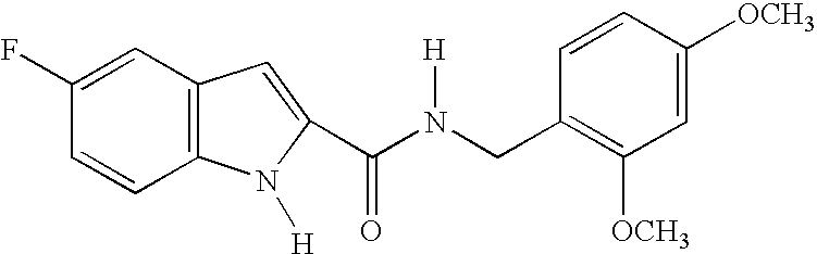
C1=C(F)C=CC2=C1C=C(C(N(CC1=C([OCH3])C=C([OCH3])C=C1)[H])=O)N2[H]
